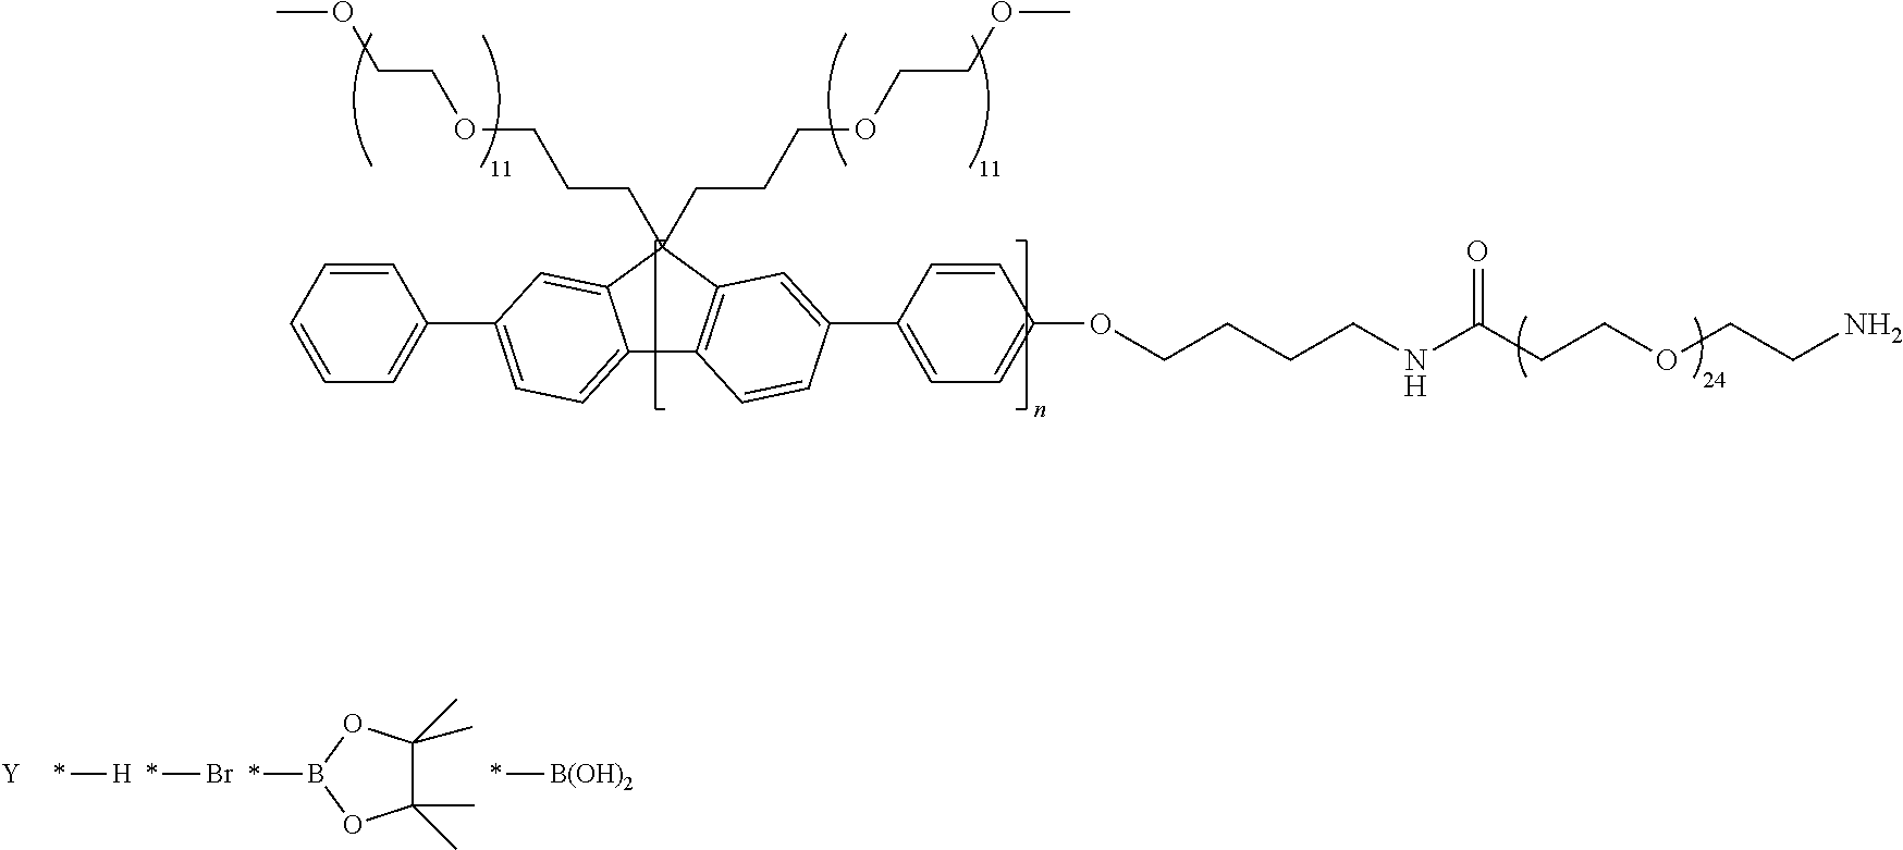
C12=CC=C(C3=CC=CC=C3)C=C1C(CCCOCCOC)(CCCOCCOC)C1=C2C=CC(C2=CC=C(OCCCCNC(=O)CCOCCN)C=C2)=C1.[Y].*[H].*Br.C1(C)(C)C(C)(C)OB(*)O1.*[B(OH)2]
